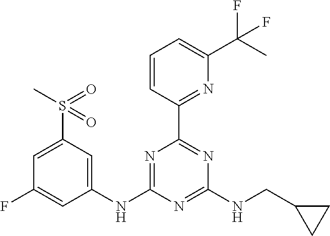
C1(NC2=CC(S(=O)(C)=O)=CC(F)=C2)=NC(C2=NC(C(C)(F)F)=CC=C2)=NC(NCC2CC2)=N1
